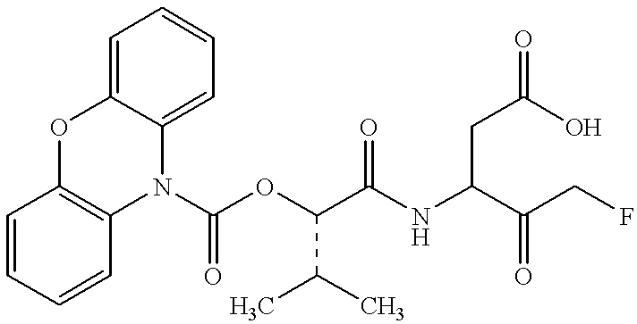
C1=CC=CC2=C1OC1=CC=CC=C1N2C(OC(C(NC(C(CF)=O)CC(=O)O)=O)C(C)C)=O
